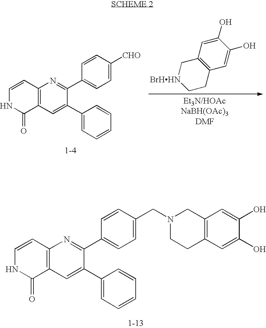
C12=C(C=C(C3=CC=CC=C3)C(C3=CC=C([CHO])C=C3)=N1)C(=O)NC=C2.C1(O)=CC2=C(C=C1O)CC[BrHHN]C2.C12=C(C=C(C3=CC=CC=C3)C(C3=CC=C(CN4CCC5=C(C4)C=C(O)C(O)=C5)C=C3)=N1)C(=O)NC=C2
